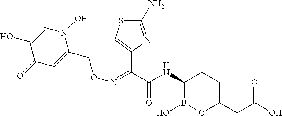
N(=C(C(NC1B(O)OC(CC(O)=O)CC1)=O)C1=CSC(N)=N1)OCC1=CC(=O)C(O)=CN1O
